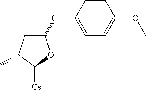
C1(OC2=CC=C(OC)C=C2)CC(C)C([Cs])O1
